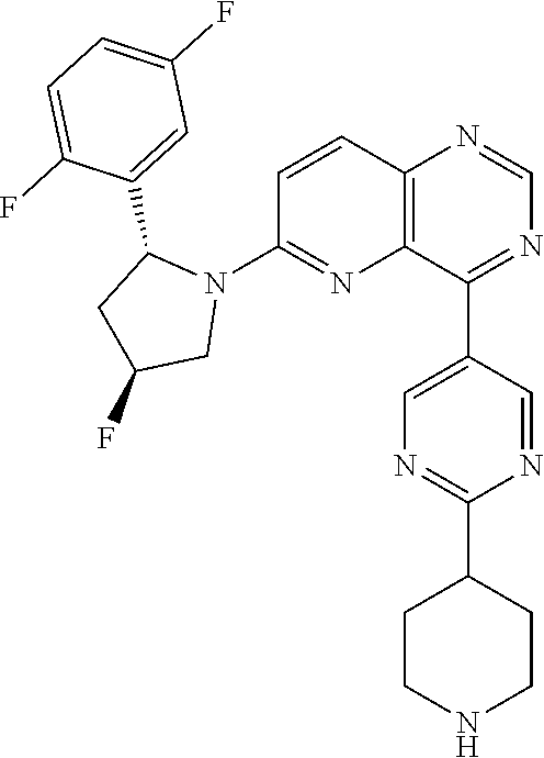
C1=CC2=C(N=C1N1C(C3=CC(F)=CC=C3F)CC(F)C1)C(C1=CN=C(C3CCNCC3)N=C1)=NC=N2
